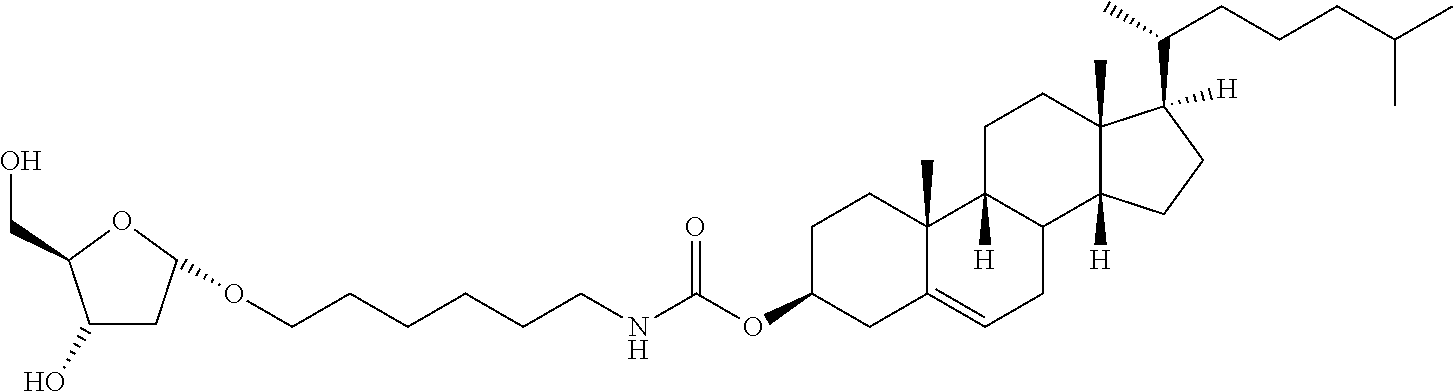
O(CCCCCCNC(OC1CC2=CCC3C([H])(C2(C)CC1)CCC1(C)C3([H])CCC1(C(C)CCCC(C)C)[H])=O)C1CC(O)C(CO)O1
